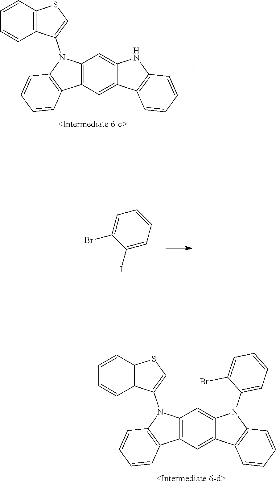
C1=CC=CC2=C1C1=CC3=C(C=C1N2C1=CC=CC=C1Br)N(C1=CSC2=C1C=CC=C2)C1=C3C=CC=C1.C1=CC=CC2=C1C1=CC3=C(C=C1N2)N(C1=CSC2=C1C=CC=C2)C1=C3C=CC=C1.C1(I)=CC=CC=C1Br
